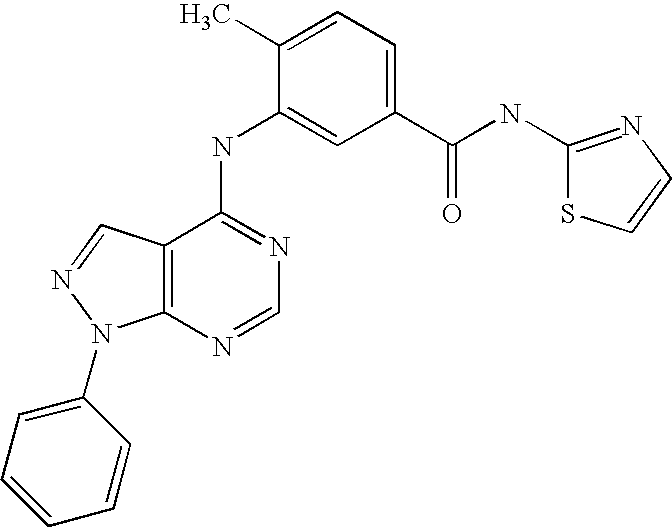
C12=C(C(NC3=CC(C(NC4=NC=CS4)=O)=CC=C3C)=NC=N1)C=NN2C1=CC=CC=C1
